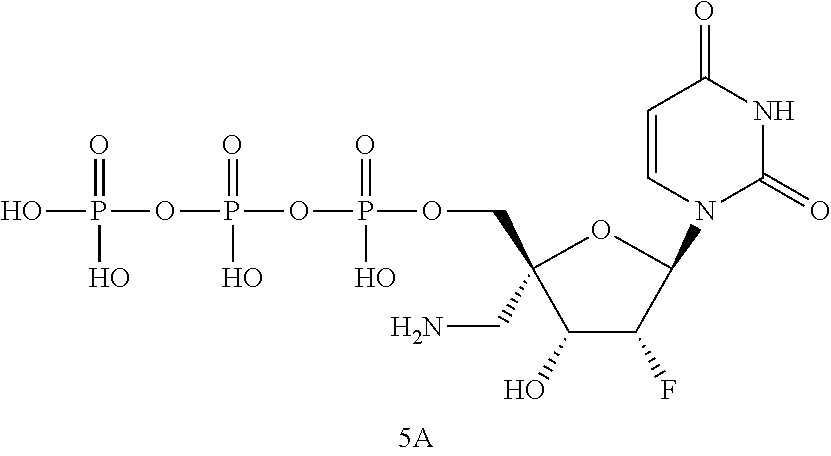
OP(OP(OP(OCC1(CN)C(O)C(F)C(N2C=CC(=O)NC2=O)O1)(=O)O)(=O)O)(=O)O
